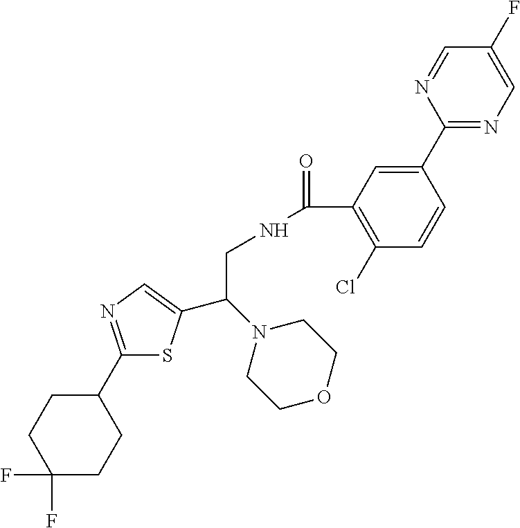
C1(C2CCC(F)(F)CC2)=NC=C(C(N2CCOCC2)CNC(=O)C2=C(Cl)C=CC(C3=NC=C(F)C=N3)=C2)S1
